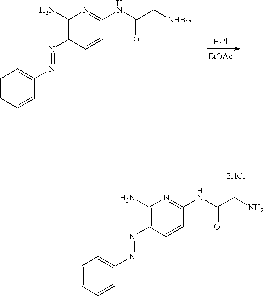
Cl.[EtOAc].C1=CC=CC(N=NC2=C(N)N=C(NC(C[NHBoc])=O)C=C2)=C1.C1=CC=CC(N=NC2=C(N)N=C(NC(CN)=O)C=C2)=C1
